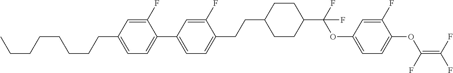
C1(CCC2=CC=C(C3=CC=C(CCCCCCCC)C=C3F)C=C2F)CCC(C(F)(OC2=CC=C(OC(=C(F)F)F)C(F)=C2)F)CC1
